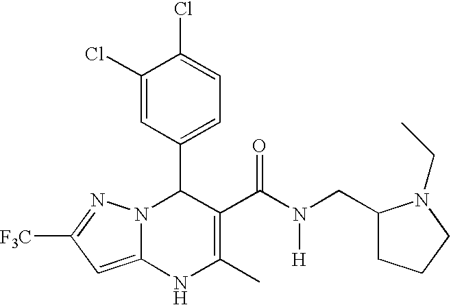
C1(Cl)=CC(C2N3C(=CC([F3C])=N3)NC(C)=C2C(N(CC2CCCN2CC)[H])=O)=CC=C1Cl
